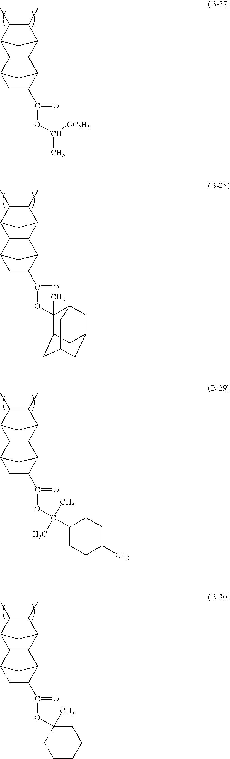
C12C(C3C(C)C(C)C1C3)C1C(C(=O)OC(C)[OC2H5])CC2C1.C12C(C3C(C)C(C)C1C3)C1C(C(=O)OC3(C)C4CC5CC(CC3C5)C4)CC2C1.C12C(C3C(C)C(C)C1C3)C1C(C(=O)OC(C)(C)C3CCC(C)CC3)CC2C1.C12C(C3C(C)C(C)C1C3)C1C(C(=O)OC3(C)CCCCC3)CC2C1
